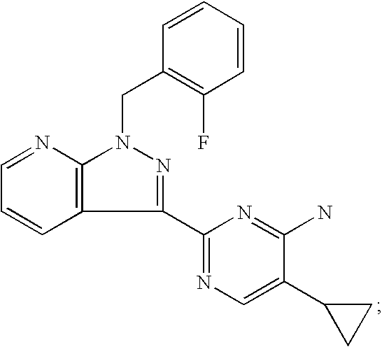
C(N1N=C(C2=NC=C(C3CC3)C(N)=N2)C2=C1N=CC=C2)C1=C(F)C=CC=C1
